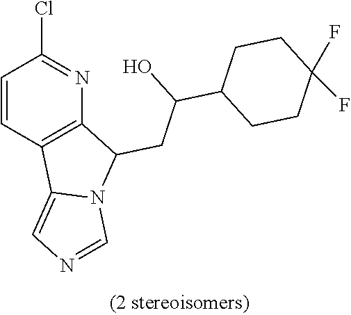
C1=CC2=C(N=C1Cl)C(CC(C1CCC(F)(F)CC1)O)N1C2=CN=C1
